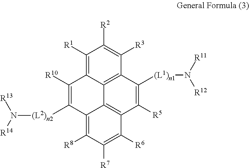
C1([R1])=C2C3=C(C([R3])=C1[R2])C([(L1)n1]N([R11])[R12])=C([R5])C1=C3C(=C([R8])C([R7])=C1[R6])C([(L2)n2]N([R13])[R14])=C2[R10]
